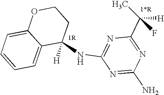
C1(NC2=NC(C(C)([H])F)=NC(N)=N2)([H])CCOC2=CC=CC=C12
